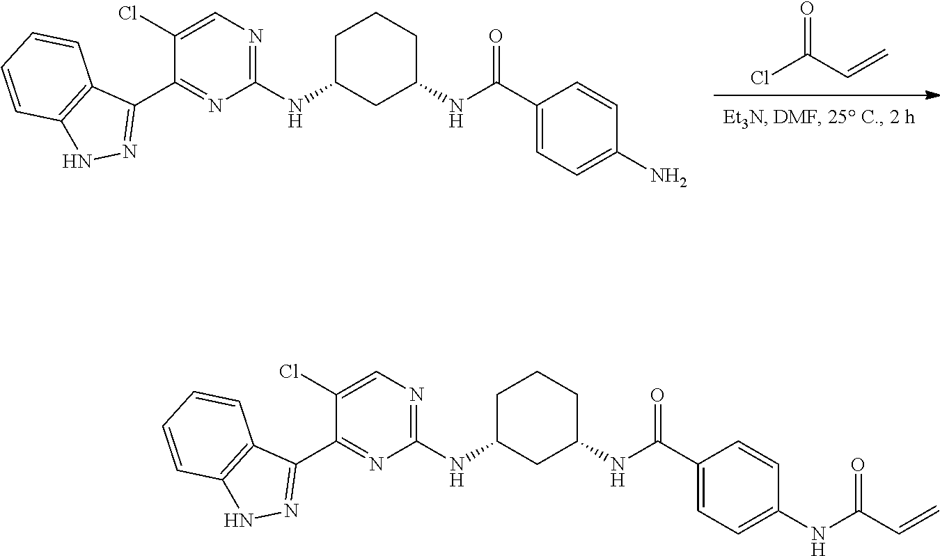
ClC(C=C)=O.C1(Cl)=CN=C(NC2CCCC(NC(C3=CC=C(N)C=C3)=O)C2)N=C1C1=NNC2=C1C=CC=C2.C1(Cl)=CN=C(NC2CCCC(NC(C3=CC=C(NC(C=C)=O)C=C3)=O)C2)N=C1C1=NNC2=C1C=CC=C2
